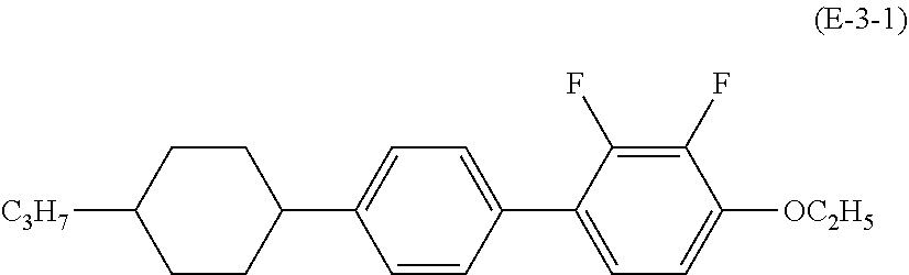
C1(C2CCC([C3H7])CC2)=CC=C(C2=CC=C([OC2H5])C(F)=C2F)C=C1
